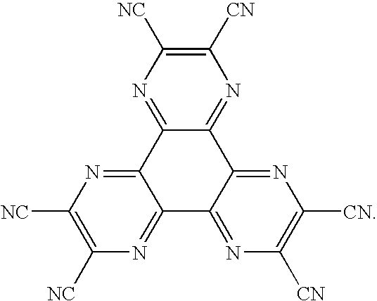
C1([CN])=C([NC])N=C2C(=N1)C1=NC([CN])=C([CN])N=C1C1=NC([NC])=C([NC])N=C21
